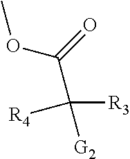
C(C([R3])([G2])[R4])(=O)OC
